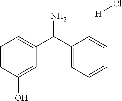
C1=CC(O)=CC(C(C2=CC=CC=C2)N)=C1.[H]Cl
